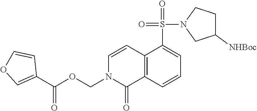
C12=C(C=CC=C1S(=O)(N1CC([NHBoc])CC1)=O)C(=O)N(COC(C1=COC=C1)=O)C=C2
